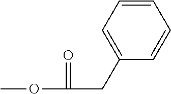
COC(=O)CC1=CC=CC=C1
